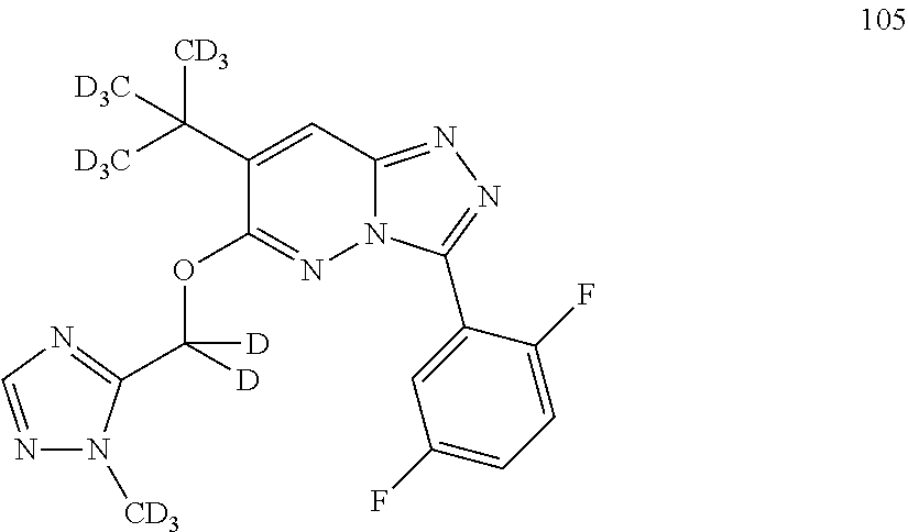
N1=CN=C(C(OC2=NN3C(=NN=C3C3=CC(F)=CC=C3F)C=C2C([CD3])([D3C])[D3C])([D])[D])N1[CD3]
